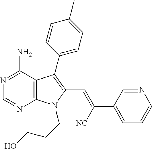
N1=C(N)C2=C(N=C1)N(CCCO)C(C=C(C1=CC=CN=C1)[NC])=C2C1=CC=C(C)C=C1
